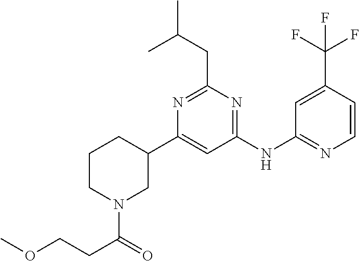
C1(NC2=NC=CC(C(F)(F)F)=C2)=NC(CC(C)C)=NC(C2CCCN(C(=O)CCOC)C2)=C1
